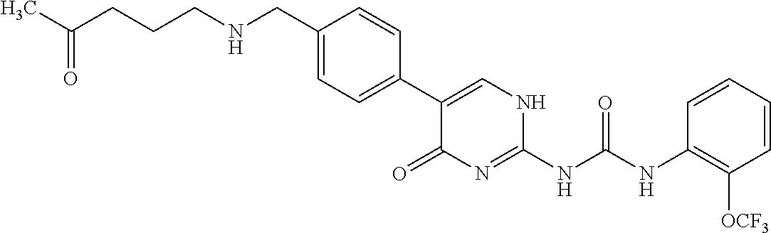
N(CC1=CC=C(C2=CNC(NC(NC3=C([OCF3])C=CC=C3)=O)=NC2=O)C=C1)CCCC(C)=O
